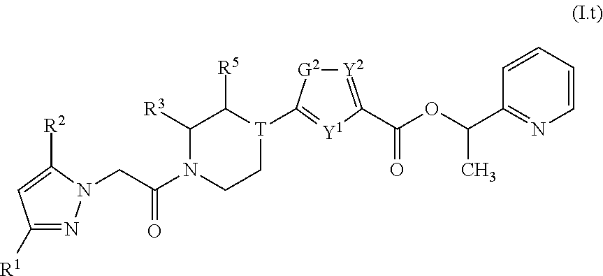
C1([R1])=NN(CC(N2CC[T](C3=[Y1]C(C(=O)OC(C4=NC=CC=C4)C)=[Y2][G2]3)C([R5])C2[R3])=O)C([R2])=C1
